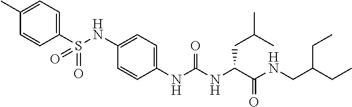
C1(C)=CC=C(S(NC2=CC=C(NC(NC(C(NCC(CC)CC)=O)CC(C)C)=O)C=C2)(=O)=O)C=C1
